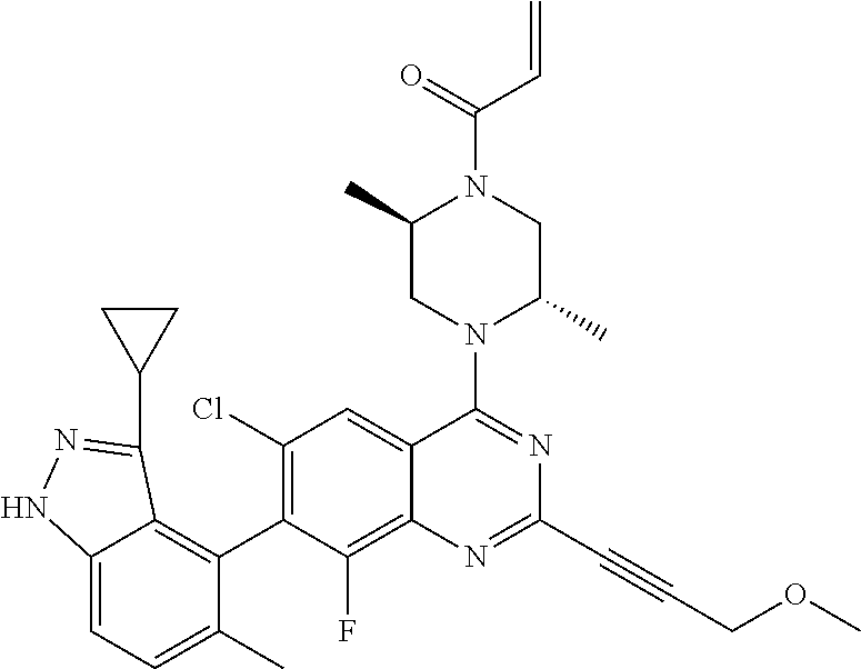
C12=CC=C(C)C(C3=C(Cl)C=C4C(=C3F)N=C(C#CCOC)N=C4N3C(C)CN(C(C=C)=O)C(C)C3)=C1C(C1CC1)=NN2
